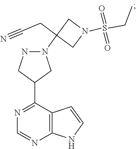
C12=C(C(C3CN(C4(CC#N)CN(S(CC)(=O)=O)C4)NC3)=NC=N1)C=CN2
